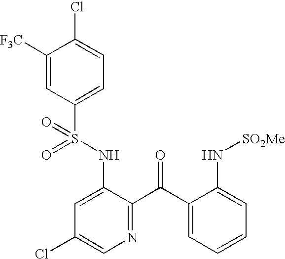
C1([F3C])=CC(S(NC2=CC(Cl)=CN=C2C(C2=CC=CC=C2N[SO2Me])=O)(=O)=O)=CC=C1Cl
